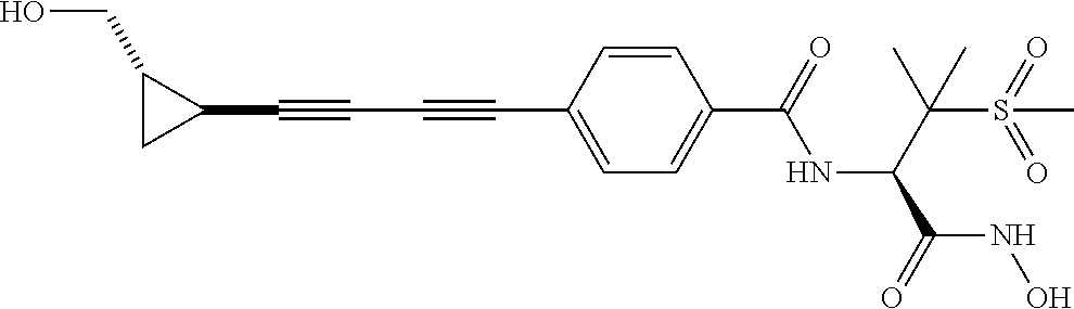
C1=CC(C#CC#CC2C(CO)C2)=CC=C1C(NC(C(=O)NO)C(S(=O)(=O)C)(C)C)=O
